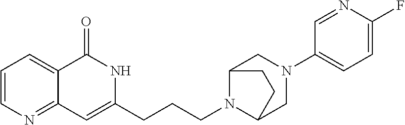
C1=CN=C2C(=C1)C(=O)NC(CCCN1C3CN(C4=CC=C(F)N=C4)CC1CC3)=C2
